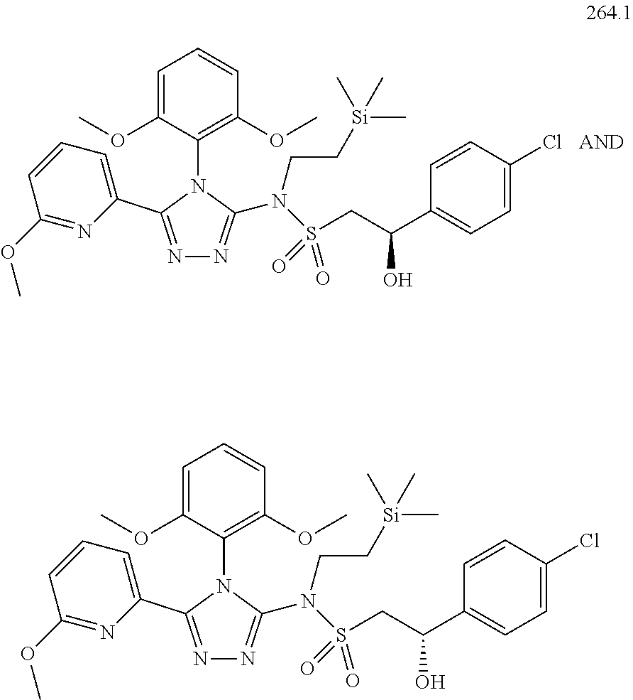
N1=C(C2=CC=CC(OC)=N2)N(C2=C(OC)C=CC=C2OC)C(N(S(=O)(=O)CC(C2=CC=C(Cl)C=C2)O)CC[Si](C)(C)C)=N1.N1=C(C2=CC=CC(OC)=N2)N(C2=C(OC)C=CC=C2OC)C(N(S(=O)(=O)CC(C2=CC=C(Cl)C=C2)O)CC[Si](C)(C)C)=N1
